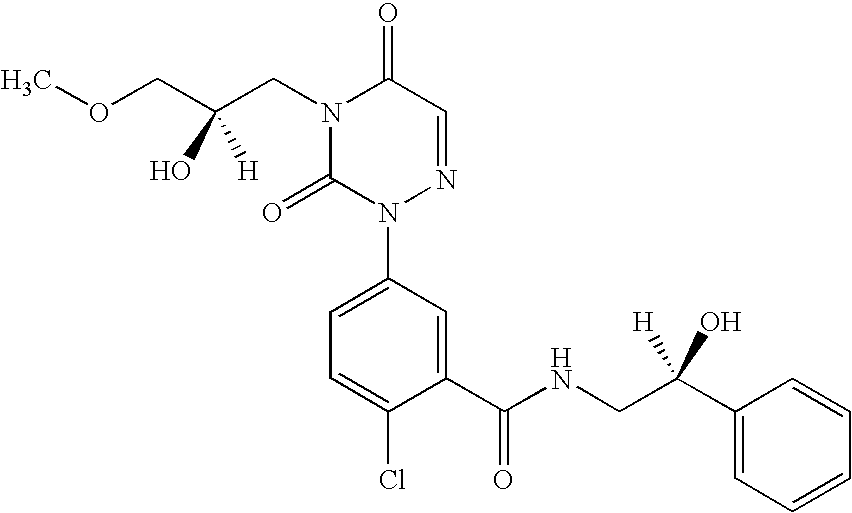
C1(C(=O)NCC(C2=CC=CC=C2)(O)[H])=CC(N2N=CC(=O)N(CC(COC)(O)[H])C2=O)=CC=C1Cl
